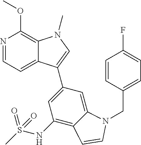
N1=CC=C2C(=C1OC)N(C)C=C2C1=CC(NS(C)(=O)=O)=C2C(=C1)N(CC1=CC=C(F)C=C1)C=C2
